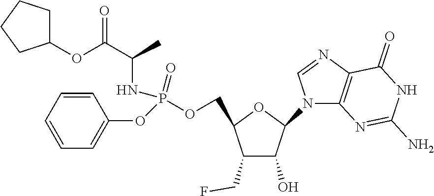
C1(CF)C(O)C(N2C3=C(N=C2)C(=O)NC(N)=N3)OC1COP(OC1=CC=CC=C1)(NC(C(OC1CCCC1)=O)C)=O
